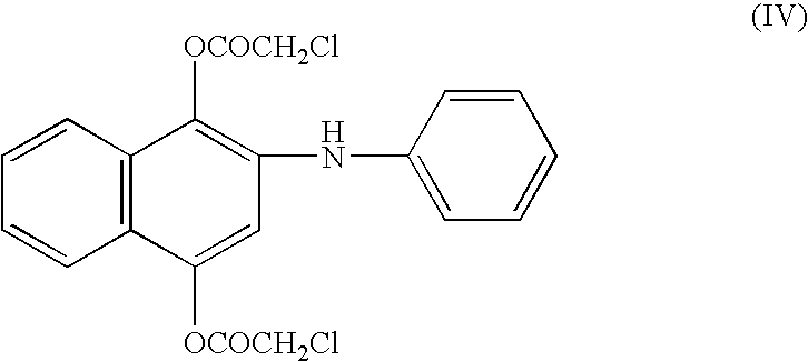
C1=CC2=C(C=C1)C([OCOCH2Cl])=CC(NC1=CC=CC=C1)=C2[OCOCH2Cl]
